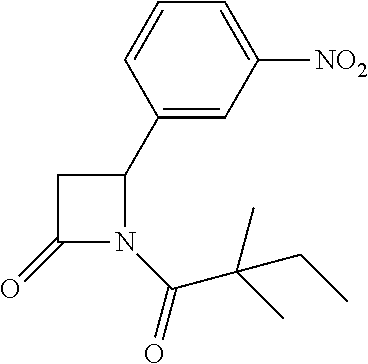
C1(=O)N(C(C(C)(C)CC)=O)C(C2=CC([NO2])=CC=C2)C1
